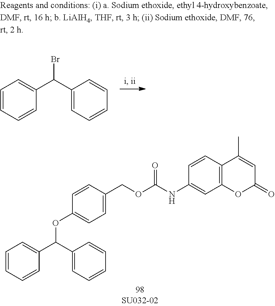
BrC(C1=CC=CC=C1)C1=CC=CC=C1.O(C(C1=CC=CC=C1)C1=CC=CC=C1)C1=CC=C(COC(NC2=CC3=C(C=C2)C(C)=CC(=O)O3)=O)C=C1
